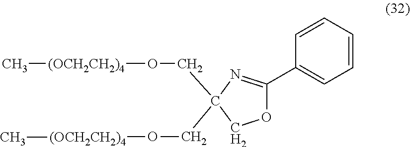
C[(OCH2CH2)4]OCC1(CO[(OCH2CH2)4]C)COC(C2=CC=CC=C2)=N1
